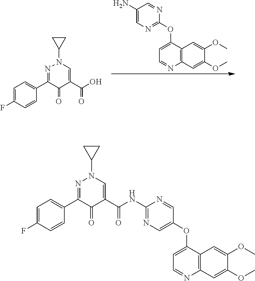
C1=C(F)C=CC(C2=NN(C3CC3)C=C(C(O)=O)C2=O)=C1.C1(N)=CN=C(OC2=CC=NC3=C2C=C(OC)C(OC)=C3)N=C1.C1(F)=CC=C(C2=NN(C3CC3)C=C(C(NC3=NC=C(OC4=CC=NC5=C4C=C(OC)C(OC)=C5)C=N3)=O)C2=O)C=C1
